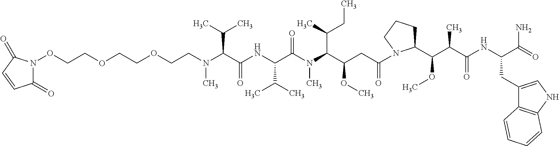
O(CCOCCOCCN(C(C(NC(C(N(C(C(CC(=O)N1C(C(C(C(NC(C(=O)N)CC2=CNC3=C2C=CC=C3)=O)C)OC)CCC1)OC)C(C)CC)C)=O)C(C)C)=O)C(C)C)C)N1C(=O)C=CC1=O
